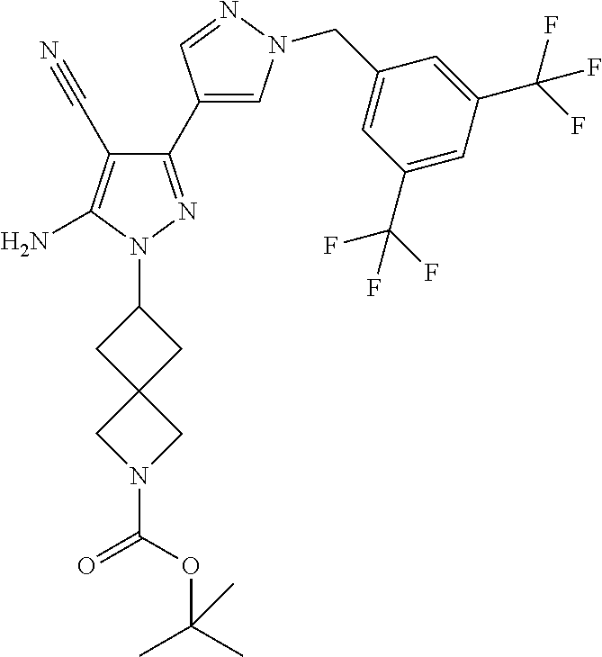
C1(C#N)=C(N)N(C2CC3(C2)CN(C(=O)OC(C)(C)C)C3)N=C1C1=CN(CC2=CC(C(F)(F)F)=CC(C(F)(F)F)=C2)N=C1
